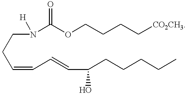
C(=CC=CC(CCCCC)O)CCN(C(OCCCC[CO2CH3])=O)[H]
